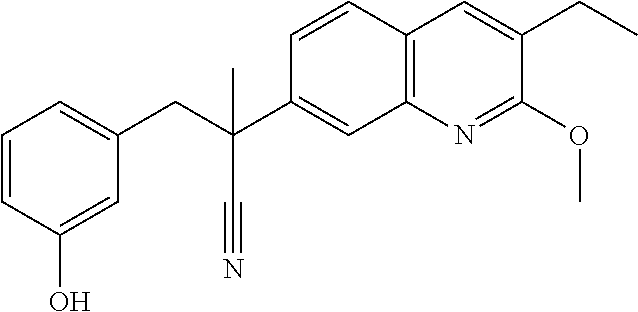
C1=CC2=C(C=C1C(CC1=CC=CC(O)=C1)(C#N)C)N=C(OC)C(CC)=C2
